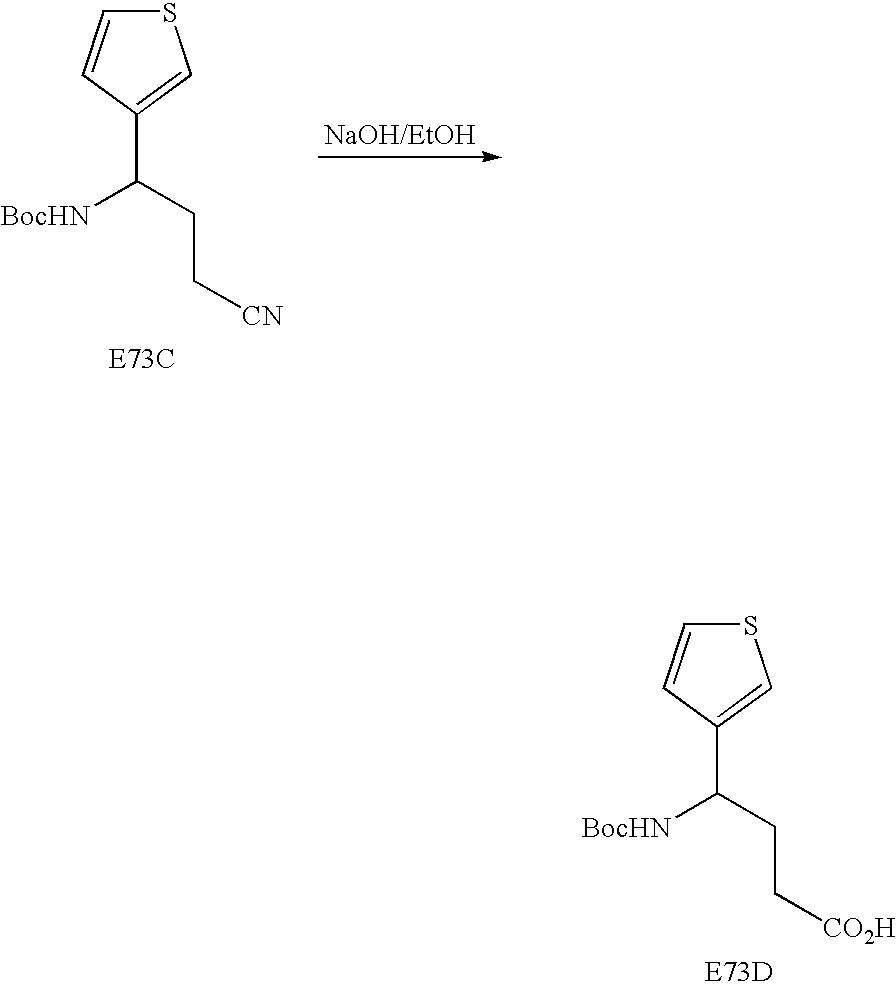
S1C=CC(C([BocHN])CC[CO2H])=C1.S1C=CC(C([BocHN])CC[CN])=C1
